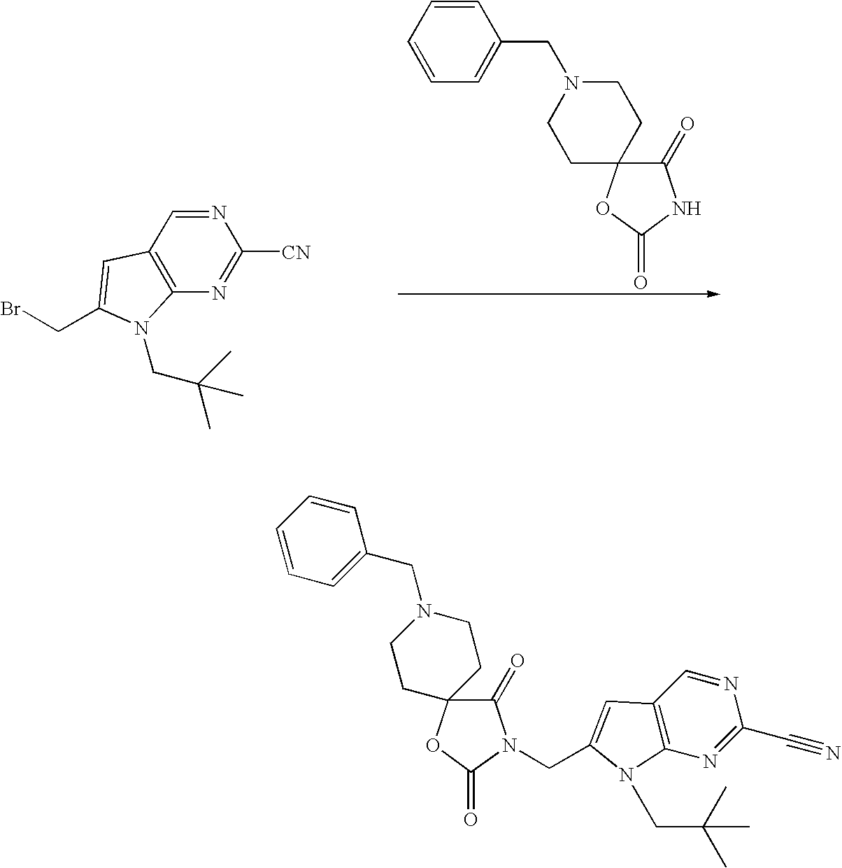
N1=CC2=C(N=C1[CN])N(CC(C)(C)C)C(CBr)=C2.C1=CC=CC=C1CN1CCC2(CC1)C(=O)NC(=O)O2.C1=CC=CC=C1CN1CCC2(CC1)C(=O)N(CC1=CC3=C(N=C(C#N)N=C3)N1CC(C)(C)C)C(=O)O2
